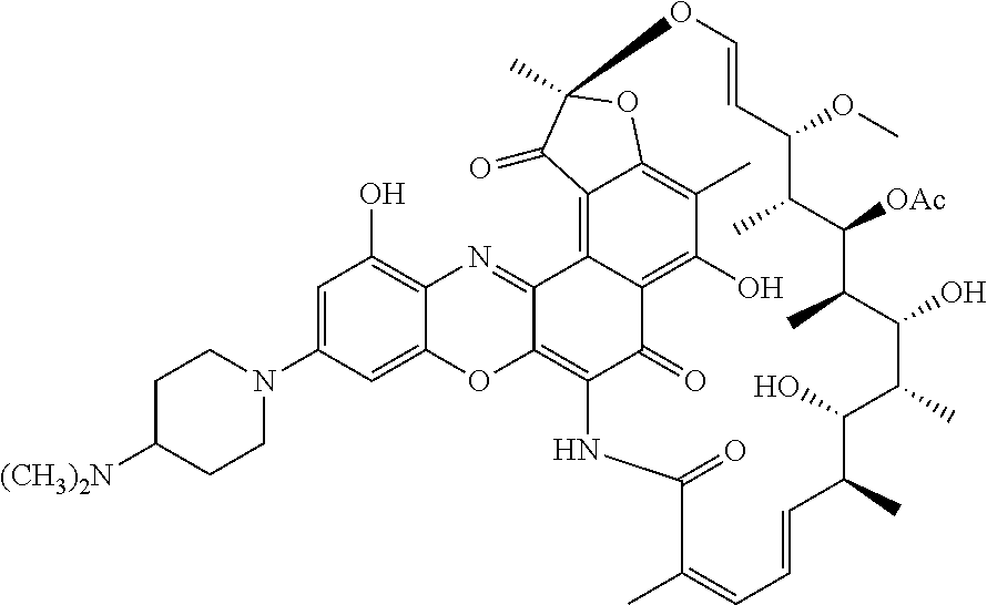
C12=C3C4=C(O)C(C)=C1OC(C)(C2=O)OC=CC(OC)C(C)C([OAc])C(C)C(O)C(C)C(O)C(C)C=CC=C(C)C(=O)NC(=C1C3=NC2=C(O)C=C(N3CCC([(CH3)2N])CC3)C=C2O1)C4=O
